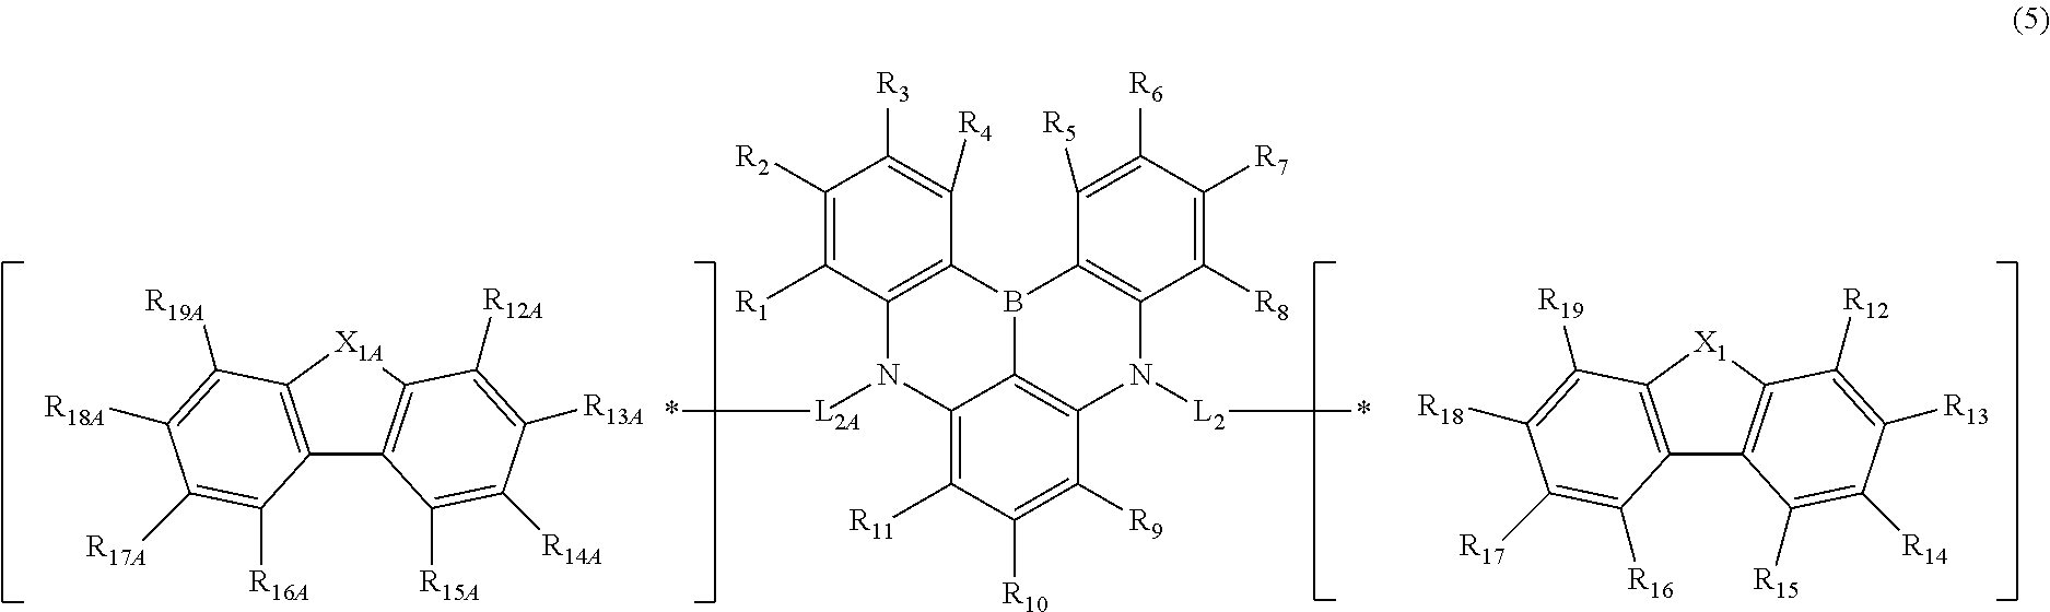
C12=C([R11])C([R10])=C([R9])C3=C1B(C1=C(N2[L2A]*)C([R1])=C([R2])C([R3])=C1[R4])C1=C(N3[L2]*)C([R8])=C([R7])C([R6])=C1[R5].C12=C([X1]C3=C1C([R15])=C([R14])C([R13])=C3[R12])C([R19])=C([R18])C([R17])=C2[R16].C12=C([X1A]C3=C1C([R15A])=C([R14A])C([R13A])=C3[R12A])C([R19A])=C([R18A])C([R17A])=C2[R16A]
